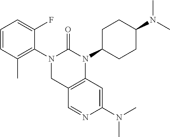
C1=CC(C)=C(N2CC3=C(N(C4CCC(N(C)C)CC4)C2=O)C=C(N(C)C)N=C3)C(F)=C1
